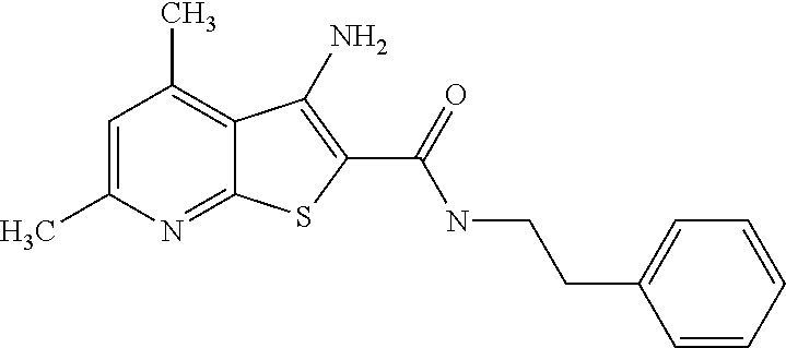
C12=NC(C)=CC(C)=C1C(N)=C(C(=O)NCCC1=CC=CC=C1)S2
